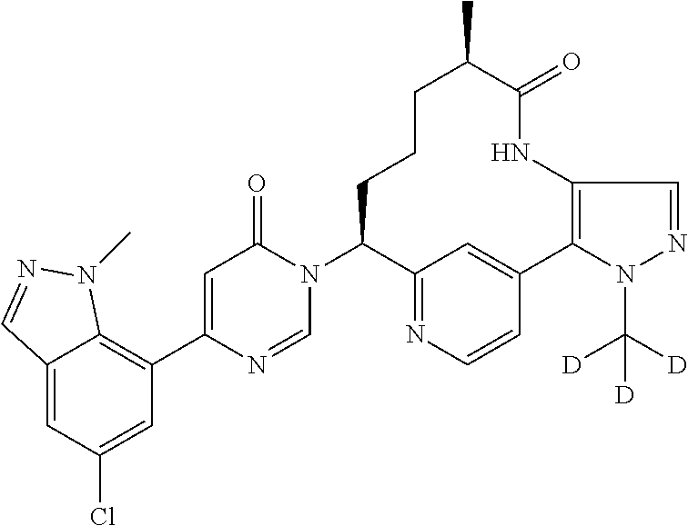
C1(N2C=NC(C3=C4C(=CC(Cl)=C3)C=NN4C)=CC2=O)C2=NC=CC(=C2)C2=C(NC(=O)C(C)CCC1)C=NN2C([D])([D])[D]
